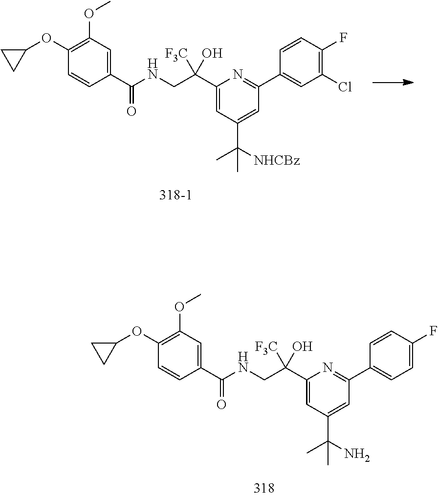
C1(C(CNC(=O)C2=CC(OC)=C(OC3CC3)C=C2)([F3C])O)=CC(C(C)(N)C)=CC(C2=CC=C(F)C=C2)=N1.C1(C(CNC(=O)C2=CC(OC)=C(OC3CC3)C=C2)([F3C])O)=CC(C(C)([NHCBz])C)=CC(C2=CC(Cl)=C(F)C=C2)=N1
